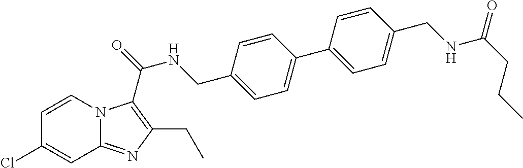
C1=CN2C(=NC(CC)=C2C(=O)NCC2=CC=C(C3=CC=C(CNC(CCC)=O)C=C3)C=C2)C=C1Cl
